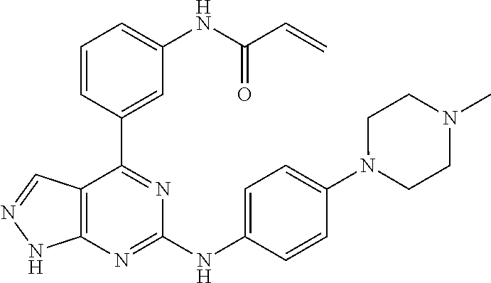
C1=CC(C2=NC(NC3=CC=C(N4CCN(C)CC4)C=C3)=NC3=C2C=NN3)=CC(NC(C=C)=O)=C1
